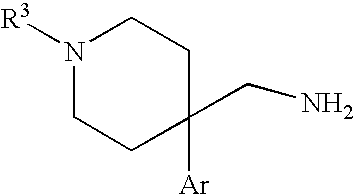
N1([R3])CCC([Ar])(CN)CC1
